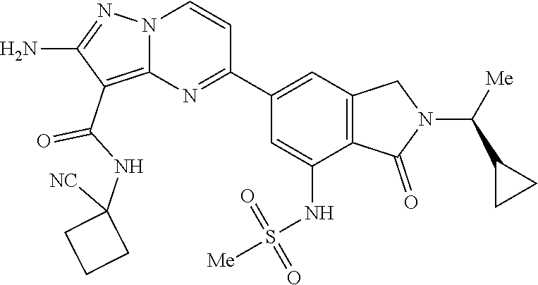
C12=C(C(NC3([NC])CCC3)=O)C(N)=NN1C=CC(C1=CC3=C(C(NS([Me])(=O)=O)=C1)C(=O)N(C([Me])C1CC1)C3)=N2
